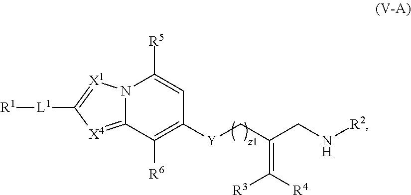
[R1][L1]C1=[X1]N2C(=[X4]1)C([R6])=C([Y]CC(CN[R2])=C([R3])[R4])C=C2[R5]
